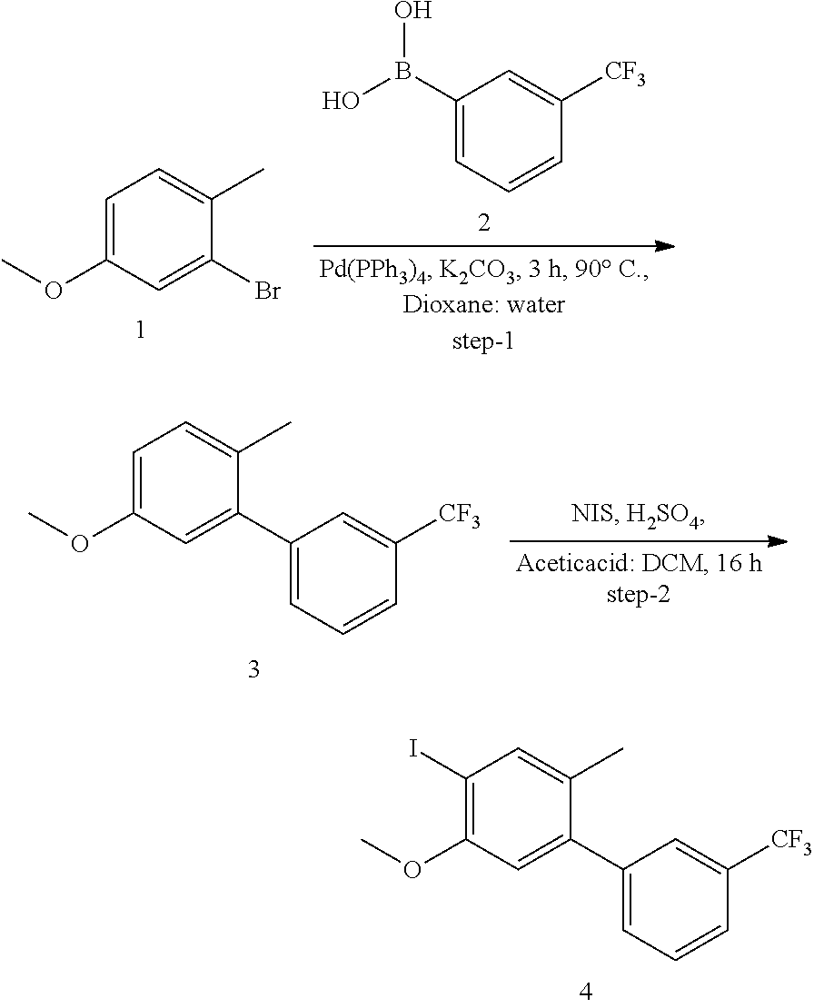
C1=C(OC)C=C(Br)C(C)=C1.C1(B(O)O)=CC=CC([CF3])=C1.C1(I)=C(OC)C=C(C2=CC=CC([CF3])=C2)C(C)=C1.C1=C(OC)C=C(C2=CC=CC([CF3])=C2)C(C)=C1
